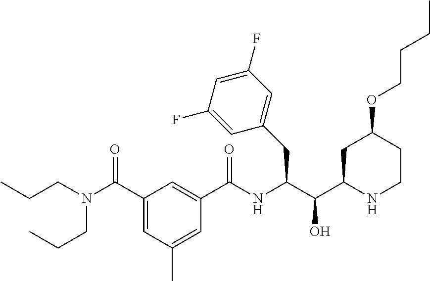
C1(CC(C(C2CC(OCCCC)CCN2)O)NC(C2=CC(C(N(CCC)CCC)=O)=CC(C)=C2)=O)=CC(F)=CC(F)=C1
